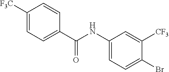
C1(C(NC2=CC=C(Br)C([CF3])=C2)=O)=CC=C([F3C])C=C1
